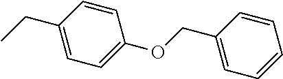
C1(CC)=CC=C(OCC2=CC=CC=C2)C=C1
